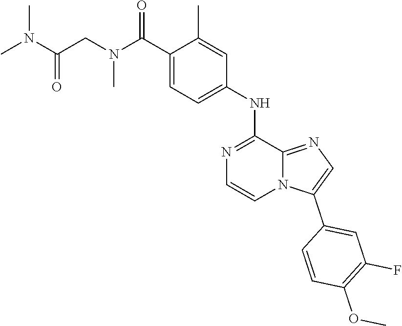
C1(NC2=CC=C(C(N(CC(N(C)C)=O)C)=O)C(C)=C2)=NC=CN2C1=NC=C2C1=CC(F)=C(OC)C=C1
